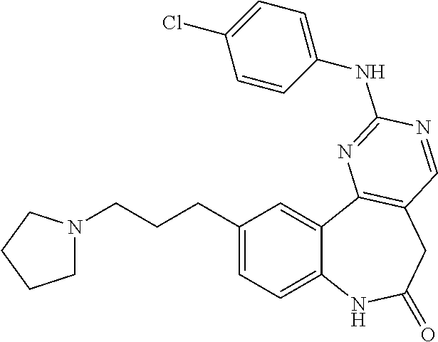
C12=CC=C(CCCN3CCCC3)C=C1C1=C(CC(=O)N2)C=NC(NC2=CC=C(Cl)C=C2)=N1
